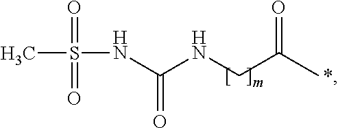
*.C(NCC(C)=O)(NS(C)(=O)=O)=O
